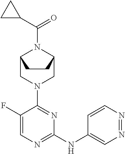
C1(F)=CN=C(NC2=CN=NC=C2)N=C1N1CC2N(C(C3CC3)=O)C(C1)CC2
